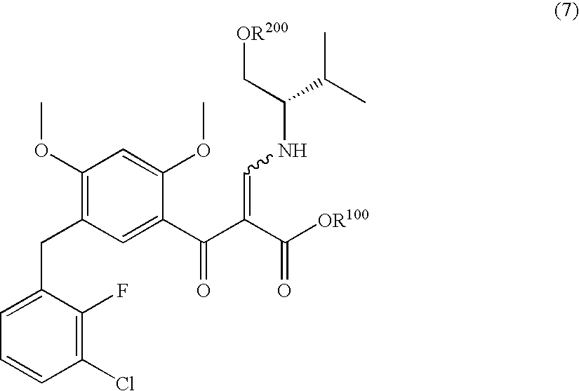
C1(OC)=C(CC2=CC=CC(Cl)=C2F)C=C(C(C(C([OR100])=O)=CNC(C(C)C)C[OR200])=O)C(OC)=C1
